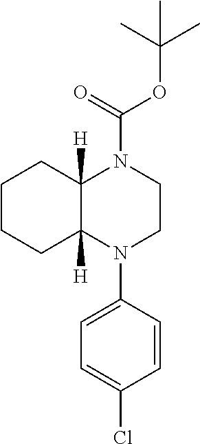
C1CCC2([H])C([H])(C1)N(C(=O)OC(C)(C)C)CCN2C1=CC=C(Cl)C=C1
